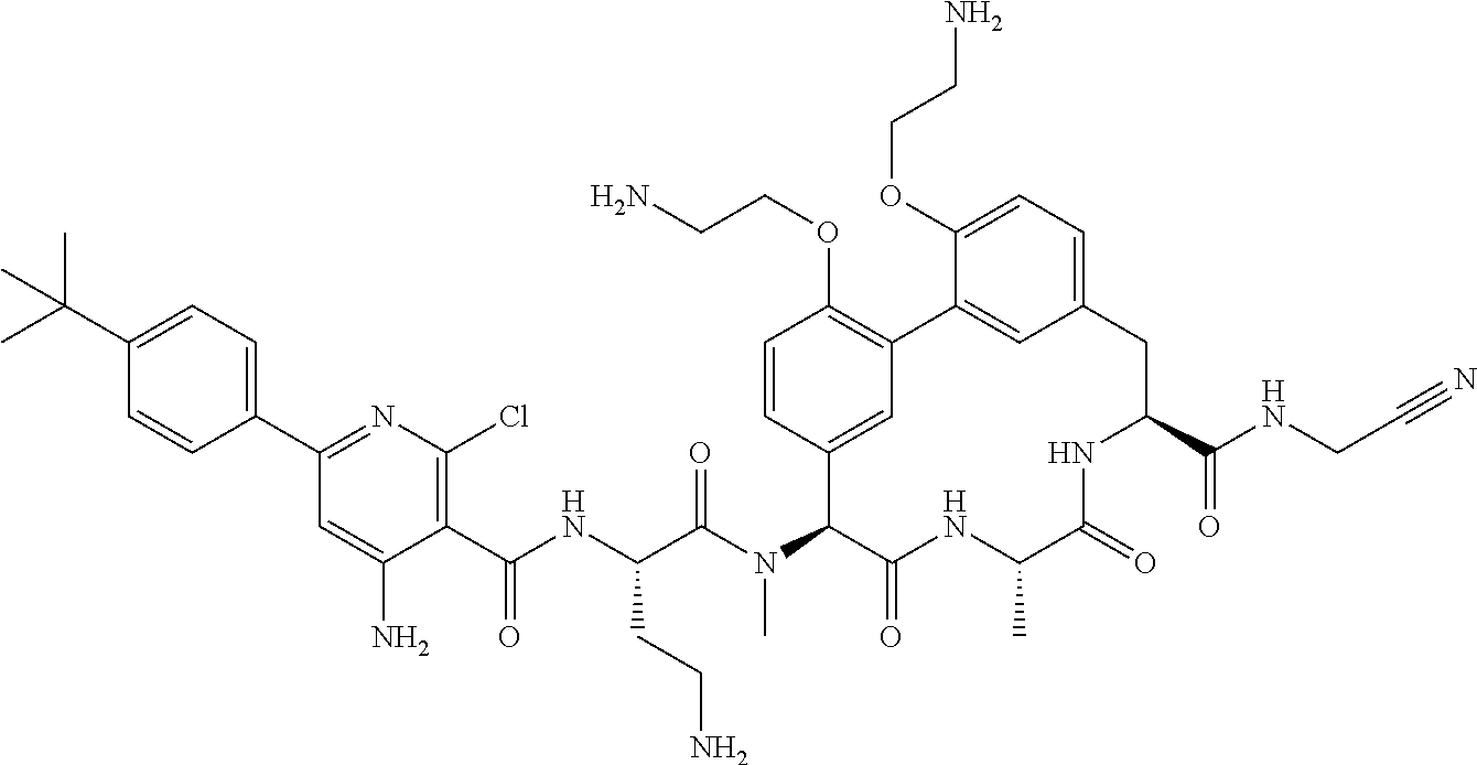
C(C(N(C1C(=O)NC(C)C(=O)NC(C(NCC#N)=O)CC2=CC=C(OCCN)C(=C2)C2=C(OCCN)C=CC1=C2)C)=O)(NC(C1=C(Cl)N=C(C2=CC=C(C(C)(C)C)C=C2)C=C1N)=O)CCN
